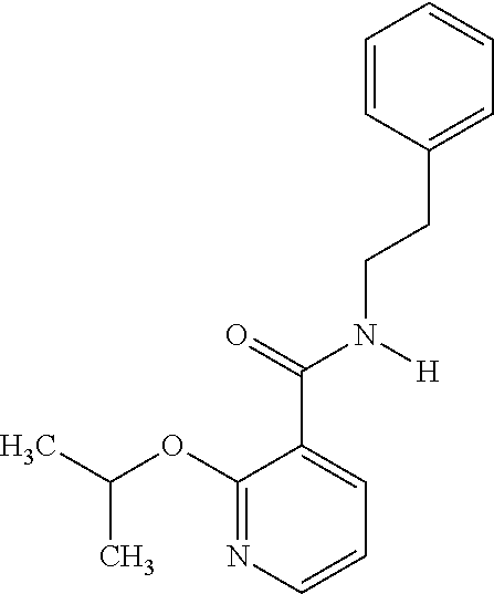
C1=CC=CC=C1CCN(C(C1=CC=CN=C1OC(C)C)=O)[H]
